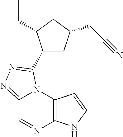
C12=NN=C(C3CC(CC#N)CC3CC)N1C1=C(N=C2)NC=C1
